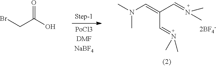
CN(C=C(C=N(C)C)C=N(C)C)C.[2BF4-].O=C(O)CBr
